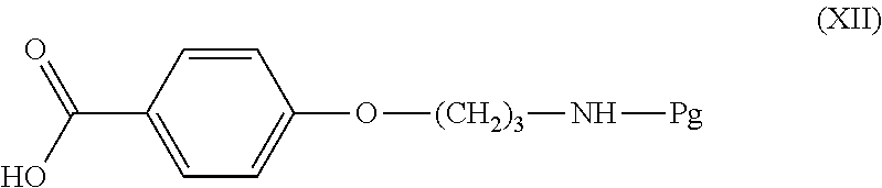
OC(C1=CC=C(O[(CH2)3]N[Pg])C=C1)=O
